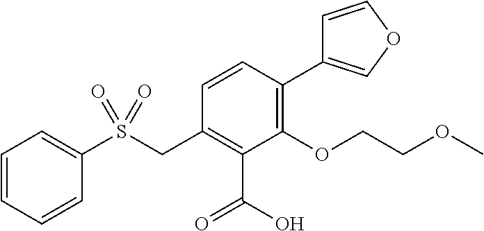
C1=CC=CC(S(CC2=C(C(O)=O)C(OCCOC)=C(C3=COC=C3)C=C2)(=O)=O)=C1
